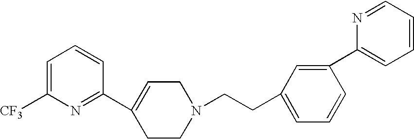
C1=C([CF3])N=C(C2=CCN(CCC3=CC=CC(C4=CC=CC=N4)=C3)CC2)C=C1
